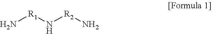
N[R1]N[R2]N
